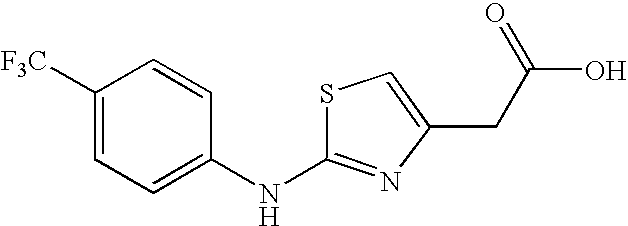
S1C(NC2=CC=C([F3C])C=C2)=NC(CC(O)=O)=C1
